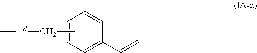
C1=CC=C(C=C)C=C1.CC[Ld]C
